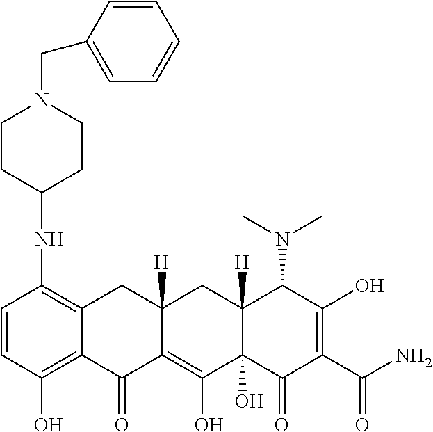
C1=CC(O)=C2C(=C1NC1CCN(CC3=CC=CC=C3)CC1)CC1([H])C(=C(O)C3(O)C([H])(C1)C(N(C)C)C(O)=C(C(N)=O)C3=O)C2=O
